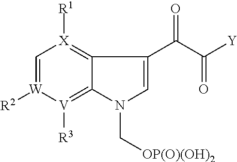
C1=[W]([R2])[V]([R3])=C2C(=[X]1[R1])C(C(C(=O)[Y])=O)=CN2C[OP(O)(OH)2]
